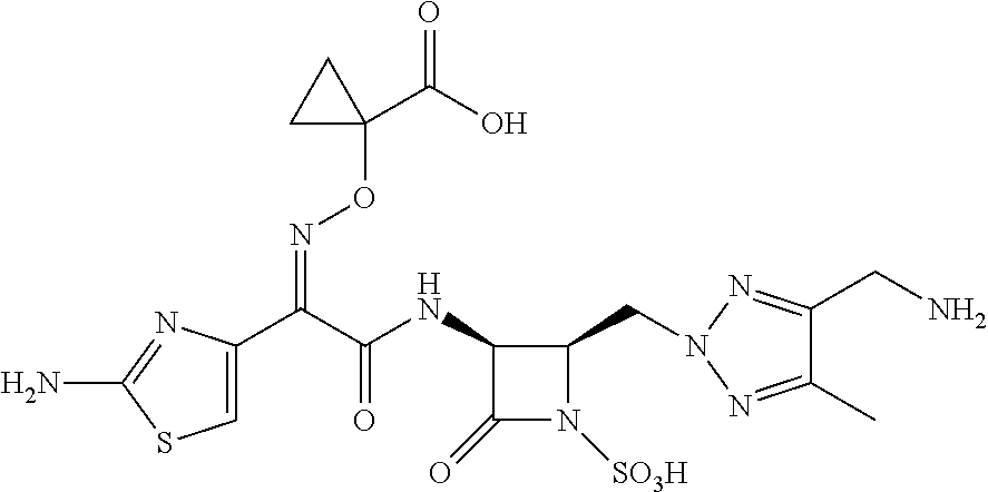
C1=C(C(C(NC2C(=O)N([SO3H])C2CN2N=C(C)C(CN)=N2)=O)=NOC2(C(=O)O)CC2)N=C(N)S1
